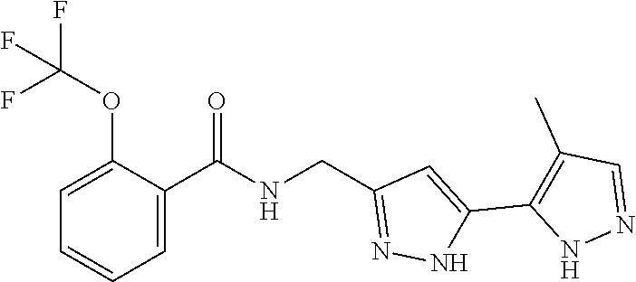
C1=C(C(=O)NCC2=NNC(C3=C(C)C=NN3)=C2)C(OC(F)(F)F)=CC=C1
